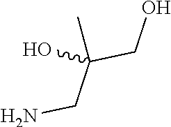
C(CN)(CO)(C)O
